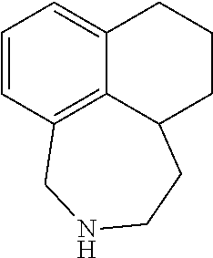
C1=CC2=C3C(=C1)CCCC3CCNC2
